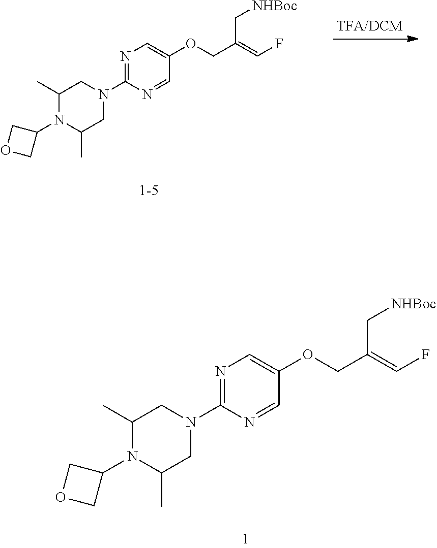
C1(C)N(C2COC2)C(C)CN(C2=NC=C(OCC(=CF)C[NHBoc])C=N2)C1.C1(C)N(C2COC2)C(C)CN(C2=NC=C(OCC(=CF)C[NHBoc])C=N2)C1
